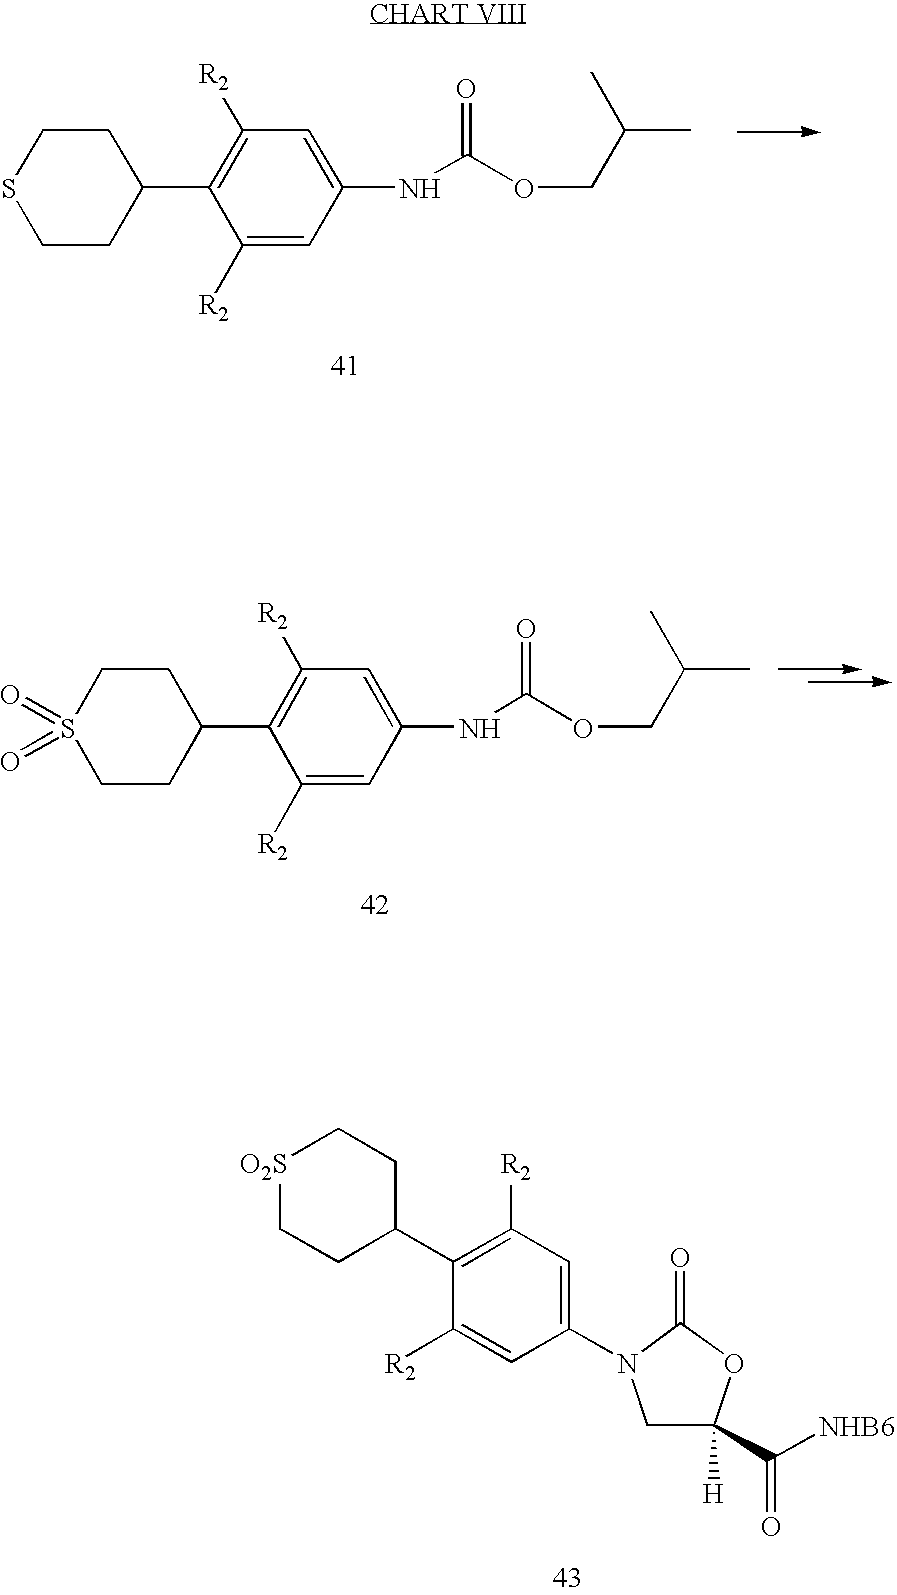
[O2S]1CCC(C2=C([R2])C=C(N3CC(C(=O)[NHB6])([H])OC3=O)C=C2[R2])CC1.C1CSCCC1C1=C([R2])C=C(NC(=O)OCC(C)C)C=C1[R2].C1CS(=O)(=O)CCC1C1=C([R2])C=C(NC(=O)OCC(C)C)C=C1[R2]
